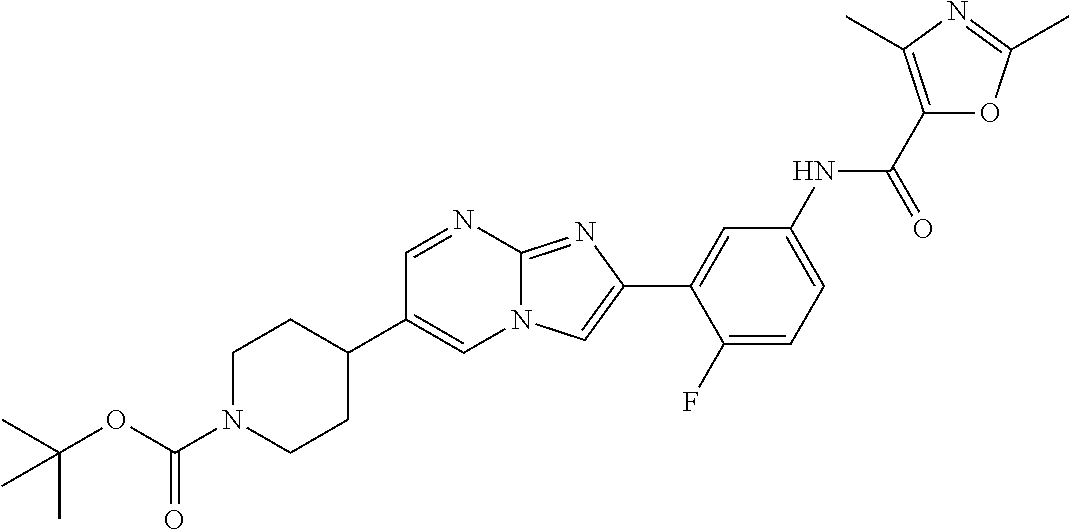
C1=NC2=NC(C3=CC(NC(C4=C(C)N=C(C)O4)=O)=CC=C3F)=CN2C=C1C1CCN(C(OC(C)(C)C)=O)CC1
